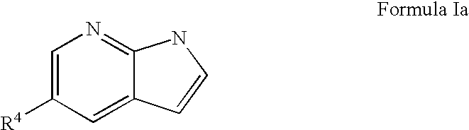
C1=C([R4])C=C2C(=N1)NC=C2
